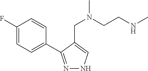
N1=C(C2=CC=C(F)C=C2)C(CN(CCNC)C)=CN1
